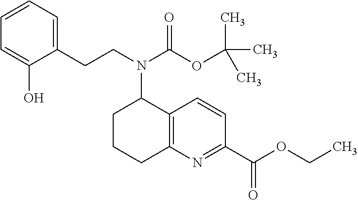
C1=CC=C(O)C(CCN(C(OC(C)(C)C)=O)C2C3=C(N=C(C(OCC)=O)C=C3)CCC2)=C1
